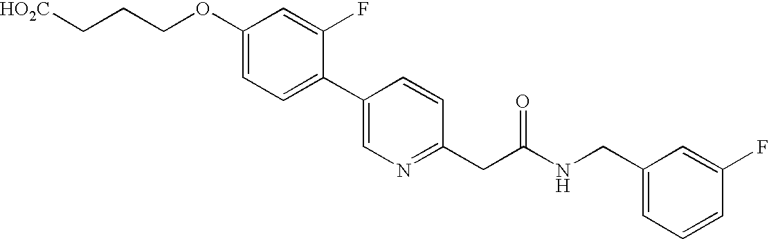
C([HO2C])CCOC1=CC=C(C2=CN=C(CC(NCC3=CC=CC(F)=C3)=O)C=C2)C(F)=C1
